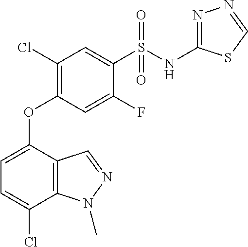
C1(F)=CC(OC2=CC=C(Cl)C3=C2C=NN3C)=C(Cl)C=C1S(NC1=NN=CS1)(=O)=O
